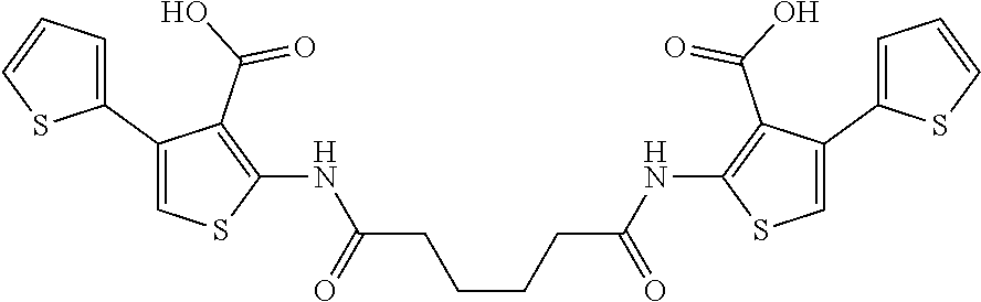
C(CCCCC(NC1=C(C(O)=O)C(C2=CC=CS2)=CS1)=O)(NC1=C(C(O)=O)C(C2=CC=CS2)=CS1)=O
